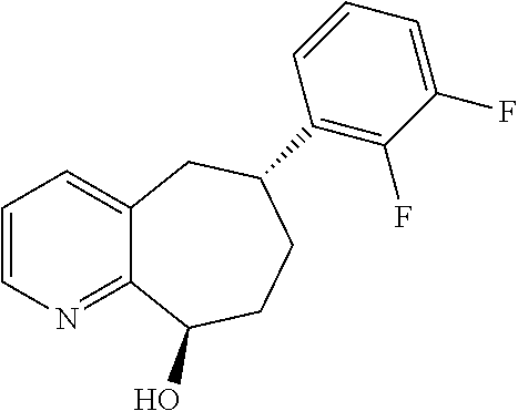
C1=CN=C2C(=C1)CC(C1=C(F)C(F)=CC=C1)CCC2O
